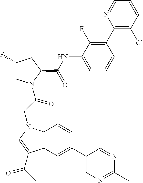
C1(F)CN(C(CN2C3=C(C=C(C4=CN=C(C)N=C4)C=C3)C(C(C)=O)=C2)=O)C(C(NC2=CC=CC(C3=C(Cl)C=CC=N3)=C2F)=O)C1
